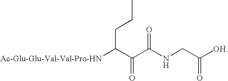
C(C(C(C(=O)NCC([OH])=O)=O)[Ac-Glu-Glu-Val-Val-Pro-HN])CC
